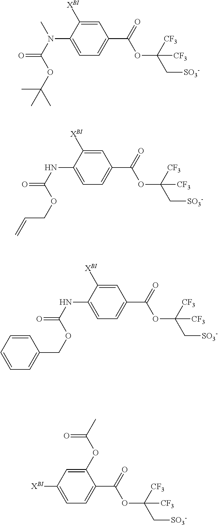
C1=C([XBI])C(N(C(OC(C)(C)C)=O)C)=CC=C1C(=O)OC(C[SO3-])([CF3])[CF3].C1=C([XBI])C(NC(OCC=C)=O)=CC=C1C(=O)OC(C[SO3-])([CF3])[CF3].C1=C([XBI])C(NC(OCC2=CC=CC=C2)=O)=CC=C1C(=O)OC(C[SO3-])([CF3])[CF3].C1(OC(=O)C)=CC([XBI])=CC=C1C(=O)OC(C[SO3-])([CF3])[CF3]
